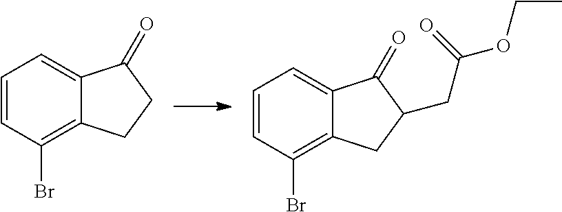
C1=CC(Br)=C2C(=C1)C(=O)CC2.C1=CC(Br)=C2C(=C1)C(=O)C(CC(OCC)=O)C2
